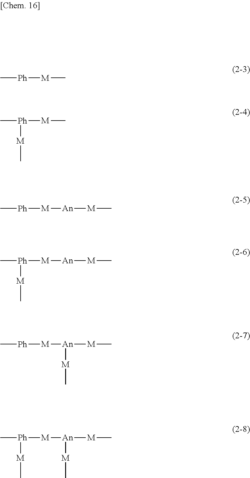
C[Ph][M]C.C[Ph]([M]C)[M]C.C[Ph][M][An][M]C.C[Ph]([M][An][M]C)[M]C.C[Ph][M][An]([M]C)[M]C.C[Ph]([M][An]([M]C)[M]C)[M]C
